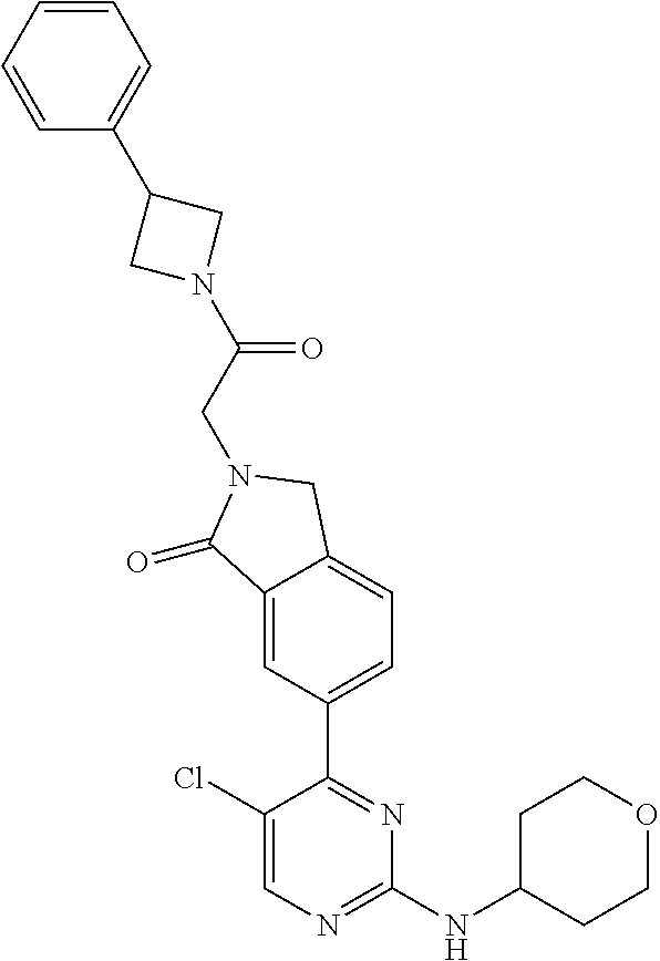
C1CC(NC2=NC=C(Cl)C(C3=CC=C4C(=C3)C(=O)N(CC(=O)N3CC(C5=CC=CC=C5)C3)C4)=N2)CCO1
